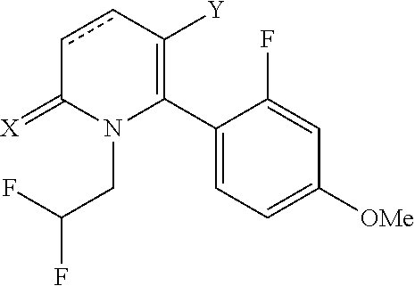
C1(C2=C([Y])ccC(=[X])N2CC(F)F)=CC=C([OMe])C=C1F
